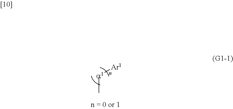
C[a1][Ar1]
